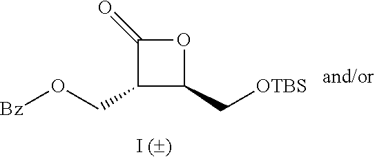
C1(CO[Bz])C(C[OTBS])OC1=O
